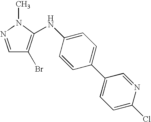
C1=NN(C)C(NC2=CC=C(C3=CC=C(Cl)N=C3)C=C2)=C1Br
